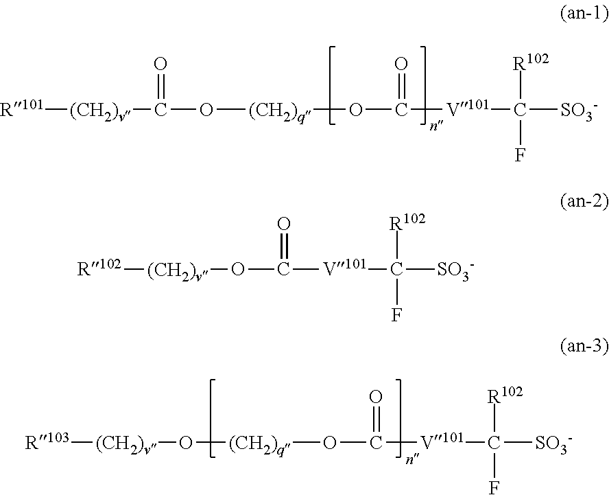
[R101][(CH2)v]C(=O)O[(CH2)q]OC(=O)[V101]C([SO3-])([R102])F.[R103][(CH2)v]O[(CH2)q]OC(=O)[V101]C([SO3-])([R102])F.[R102][(CH2)v]OC([V101]C([SO3-])([R102])F)=O
